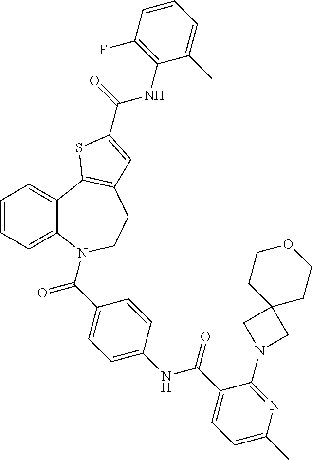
C1=CC=C2C(=C1)C1=C(CCN2C(=O)C2=CC=C(NC(=O)C3=CC=C(C)N=C3N3CC4(C3)CCOCC4)C=C2)C=C(C(NC2=C(F)C=CC=C2C)=O)S1
